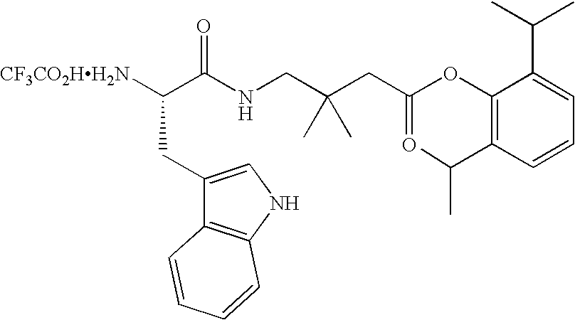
[CF3CO2HH2N]C(C(NCC(CC(OC1=C(C(C)C)C=CC=C1C(C)C)=O)(C)C)=O)CC1=CNC2=C1C=CC=C2
